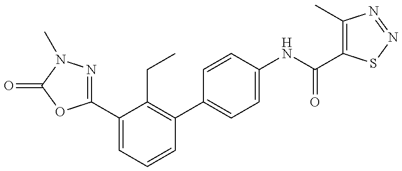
C1(C2=CC=CC(C3=CC=C(NC(=O)C4=C(C)N=NS4)C=C3)=C2CC)=NN(C)C(=O)O1
